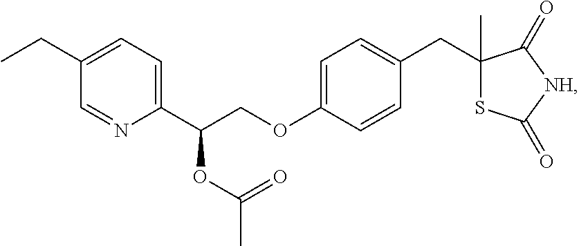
C1(CC)=CC=C(C(COC2=CC=C(CC3(C)SC(=O)[NH]C3=O)C=C2)OC(C)=O)N=C1
